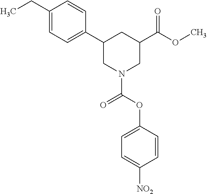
C1(CC)=CC=C(C2CN(C(OC3=CC=C([NO2])C=C3)=O)CC(C(OC)=O)C2)C=C1
